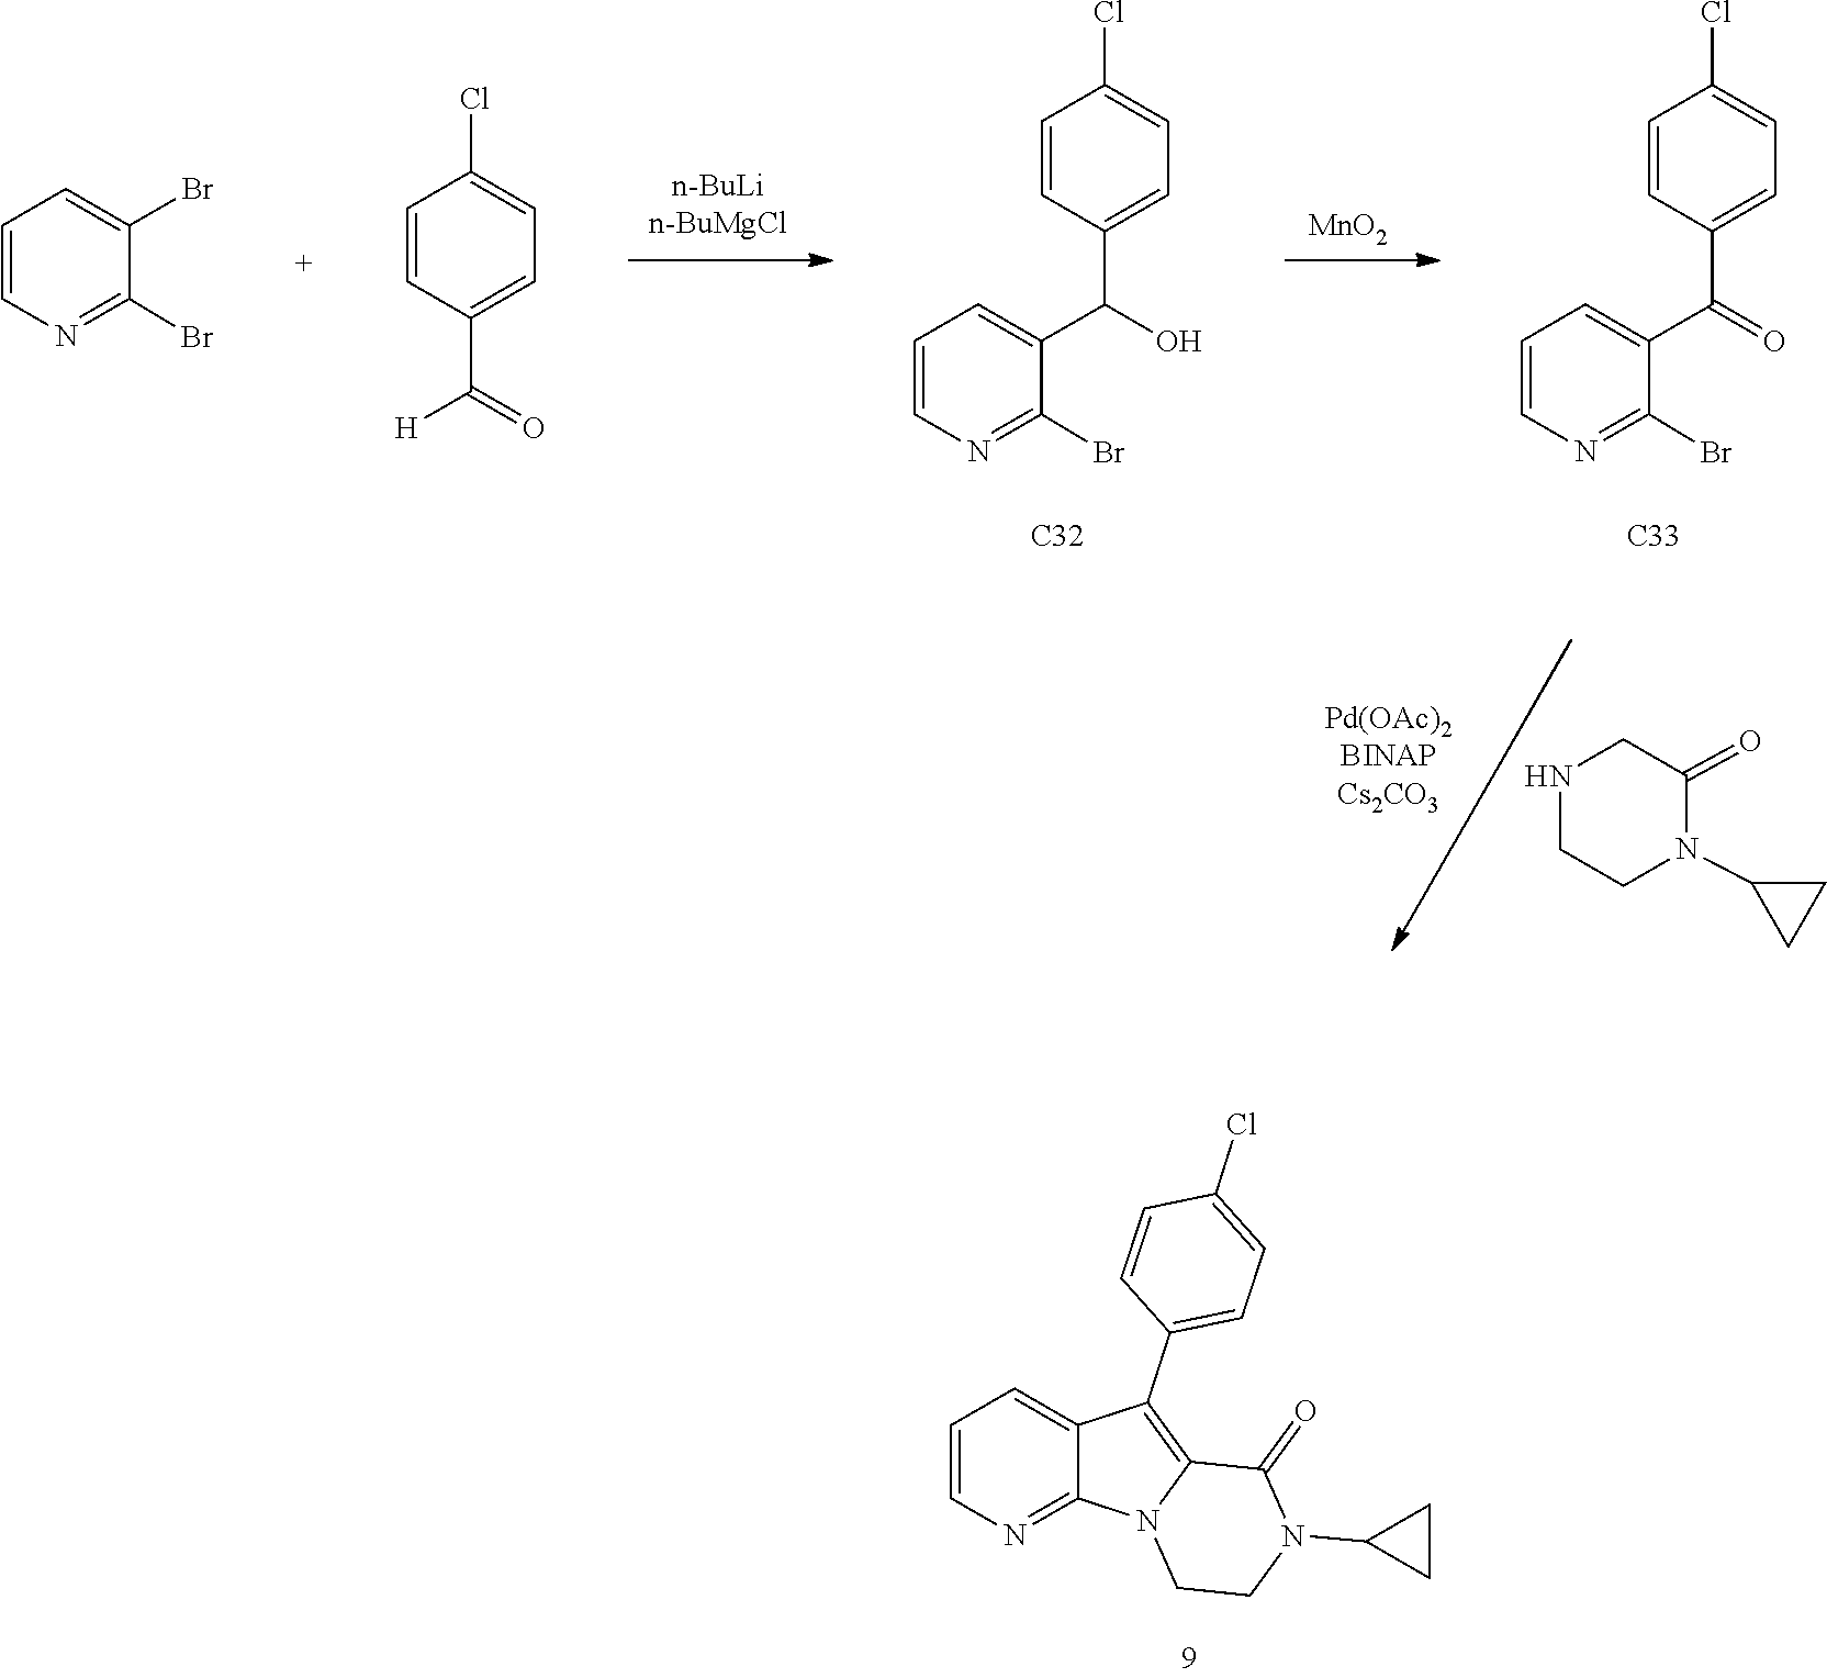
C1=CC(C(C2=CC=CN=C2Br)=O)=CC=C1Cl.[C33].[MnO2].C1=CC(C(C2=CC=CN=C2Br)O)=CC=C1Cl.[C32].C1(Br)=NC=CC=C1Br.C1(Cl)=CC=C(C([H])=O)C=C1.N1CCN(C2CC2)C(=O)C1.C12=CC=CN=C1N1C(=C2C2=CC=C(Cl)C=C2)C(=O)N(C2CC2)CC1
